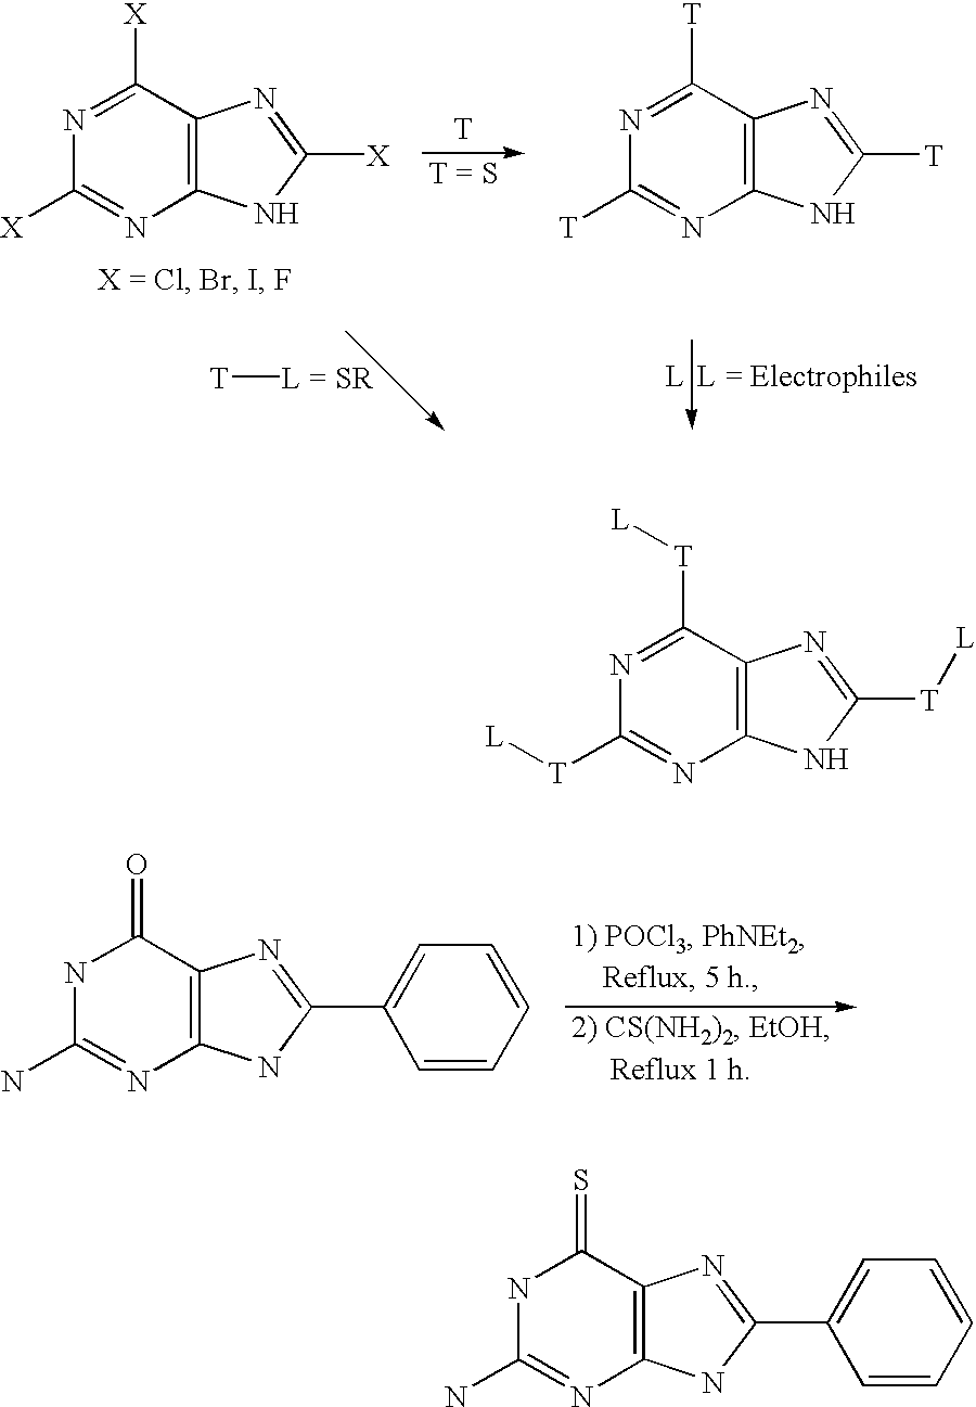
C1([T])=NC2=C(C([T])=N1)N=C([T])N2.[T].C1([X])=NC2=C(C([X])=N1)N=C([X])N2.[T][L = SR].C1(N)=NC2=C(C(=O)N1)N=C(C1=CC=CC=C1)N2.C1([T][L])=NC2=C(C([T][L])=N1)N=C([T][L])N2.C1(N)=NC2=C(C(=S)N1)N=C(C1=CC=CC=C1)N2
